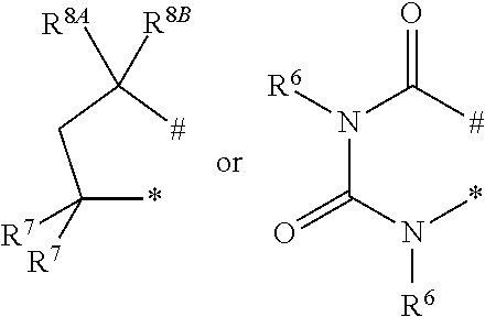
C(*)(CC([#])([R8B])[R8A])([R7])[R7].N(C(N(*)[R6])=O)(C([#])=O)[R6]
